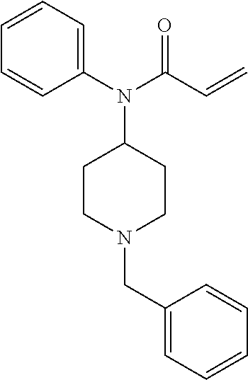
C1(N(C(C=C)=O)C2CCN(CC3=CC=CC=C3)CC2)=CC=CC=C1
